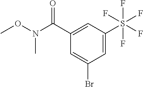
C1=C(S(F)(F)(F)(F)F)C=C(C(N(OC)C)=O)C=C1Br
